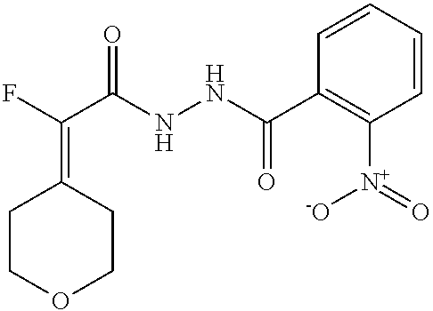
C1COCCC1=C(F)C(NNC(C1=C([N+]([-O])=O)C=CC=C1)=O)=O
